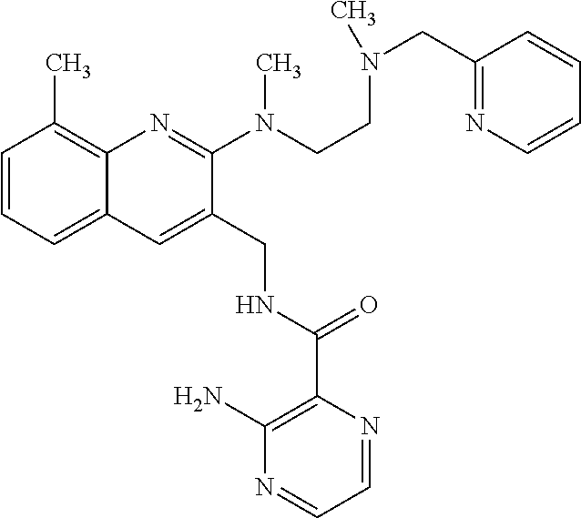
C1=CC=C2C(=C1C)N=C(N(C)CCN(CC1=NC=CC=C1)C)C(CNC(C1=C(N)N=CC=N1)=O)=C2
